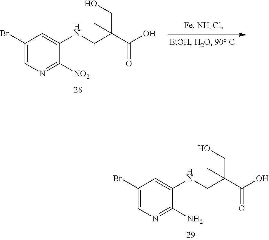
C1(Br)=CN=C(N)C(NCC(C(O)=O)(CO)C)=C1.C1(Br)=CN=C([NO2])C(NCC(C(O)=O)(CO)C)=C1
